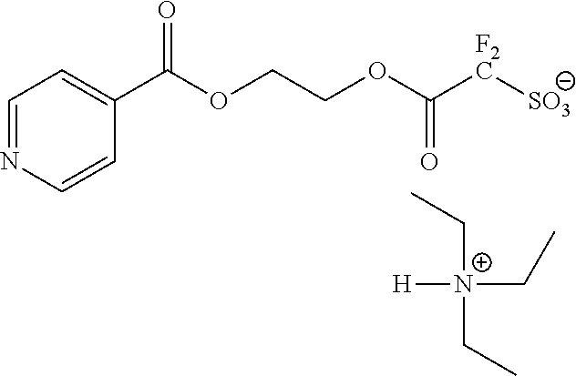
C1=NC=CC(C(OCCOC([F2C][SO3])=O)=O)=C1.C([N+](CC)(CC)[H])C
